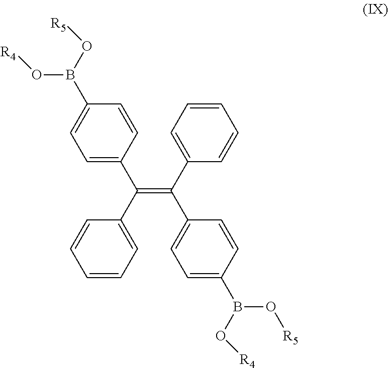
C(=C(C1=CC=C(B(O[R5])O[R4])C=C1)C1=CC=CC=C1)(C1=CC=C(B(O[R4])O[R5])C=C1)C1=CC=CC=C1
